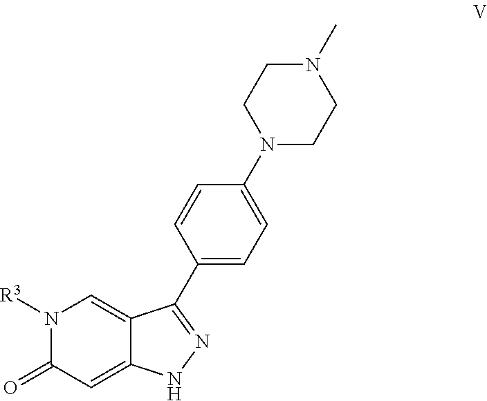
C12=CN([R3])C(=O)C=C1NN=C2C1=CC=C(N2CCN(C)CC2)C=C1
